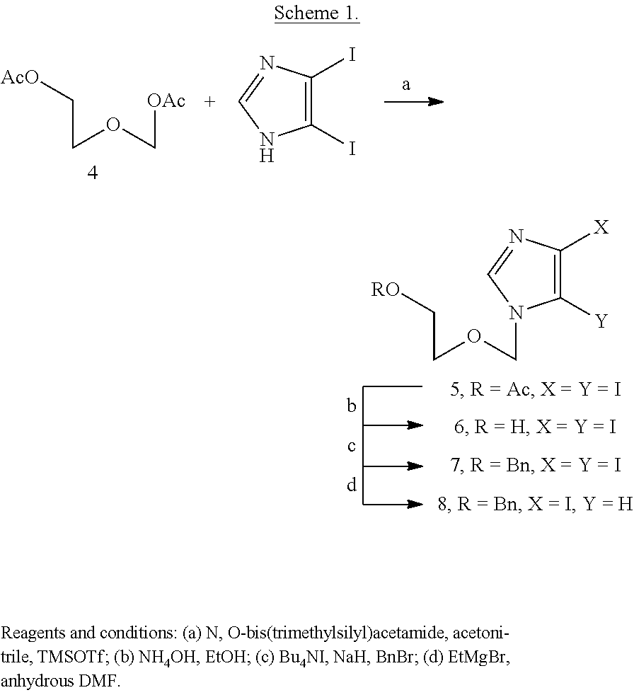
C(COCN1C([Y])=C([X])N=C1)[RO].C(COC[OAc])[AcO].C1(I)=C(I)N=CN1
